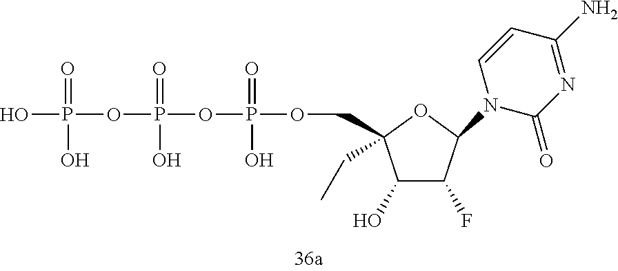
OP(OP(OP(OCC1(CC)C(O)C(F)C(N2C(=O)N=C(N)C=C2)O1)(=O)O)(=O)O)(=O)O
